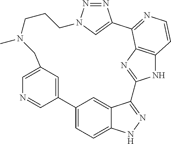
C12=CC(=CN=C1)CN(C)CCCN1N=NC(=C1)C1=NC=CC3=C1N=C(C1=NNC4=CC=C2C=C41)N3
